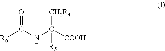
O=C(NC([COOH])([CH2R4])[R5])[R6]
